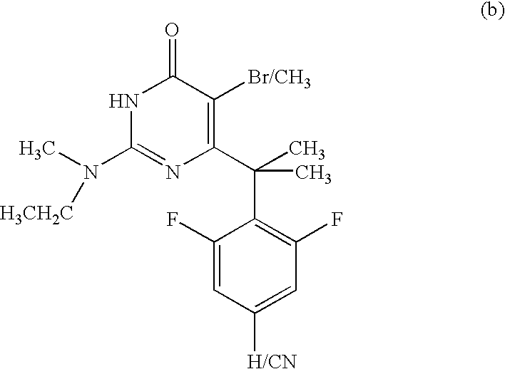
[H3CH2C]N(C)C1=NC(C(C)(C2=C(F)C=C([H/CN])C=C2F)C)=C([Br/CH3])C(=O)N1
